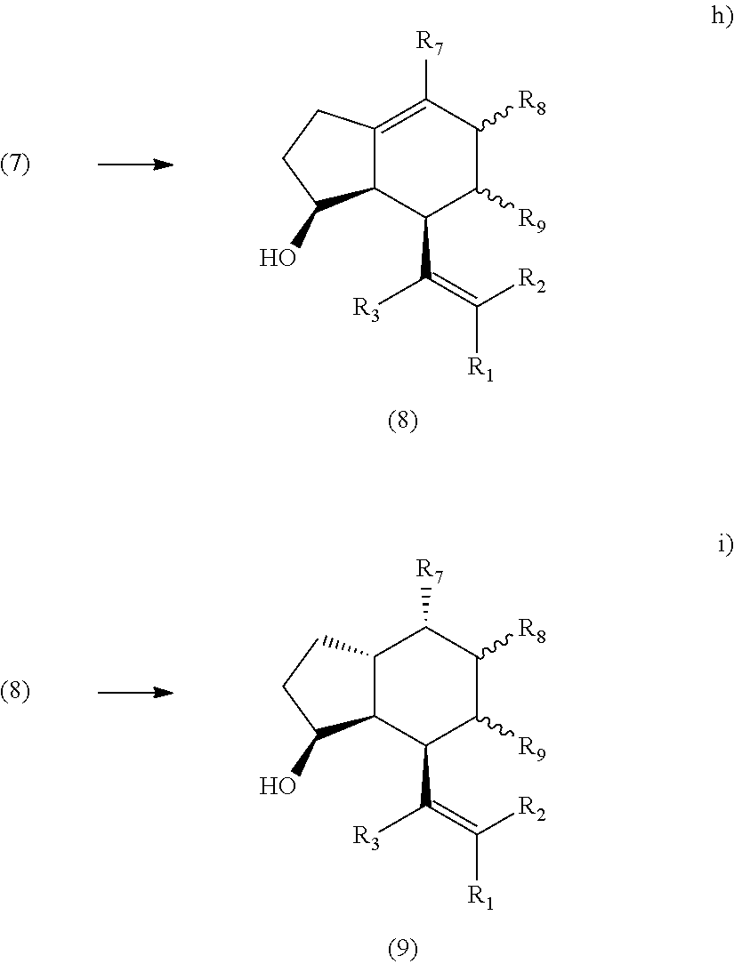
C12C(=C([R7])C([R8])C([R9])C1C(=C([R2])[R1])[R3])CCC2O.C12C(CCC1O)C([R7])C([R8])C([R9])C2C(=C([R2])[R1])[R3]
